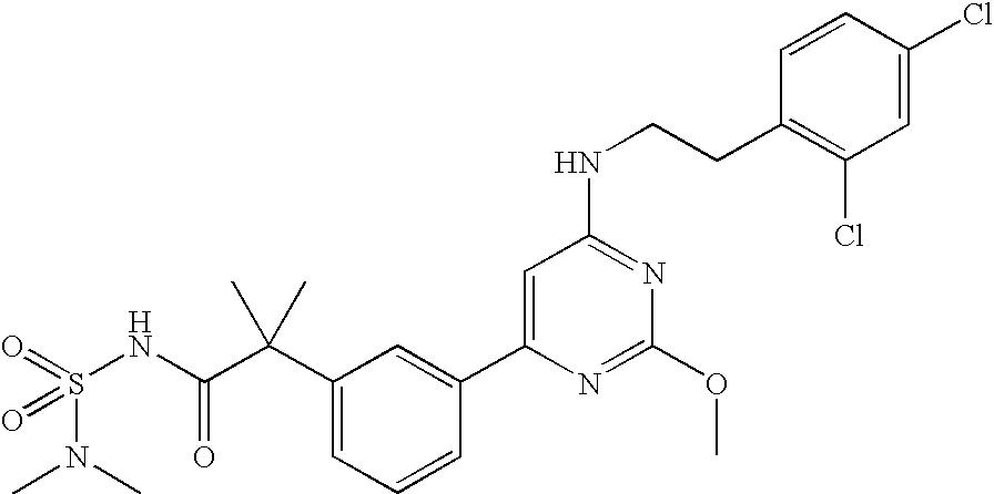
C1(C(C(NS(=O)(N(C)C)=O)=O)(C)C)=CC=CC(C2=CC(NCCC3=C(Cl)C=C(Cl)C=C3)=NC(OC)=N2)=C1
